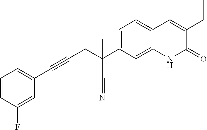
C1=C(C(CC#CC2=CC=CC(F)=C2)(C#N)C)C=C2C(=C1)C=C(CC)C(=O)N2
